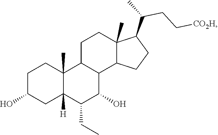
C1C(O)CC2([H])C(C)(C1)C1C(C(O)C2CC)C2C(C)(CC1)C(C(C)CC[CO2H])CC2
